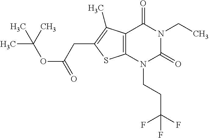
C12=C(N(CCC(F)(F)F)C(=O)N(CC)C1=O)SC(CC(OC(C)(C)C)=O)=C2C
